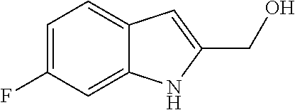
C1=C(F)C=C2C(=C1)C=C(CO)N2
